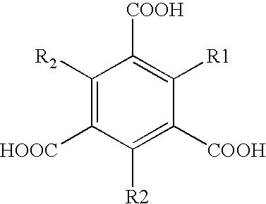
C1([R2])=C([HOOC])C([R2])=C([COOH])C([R1])=C1[COOH]
